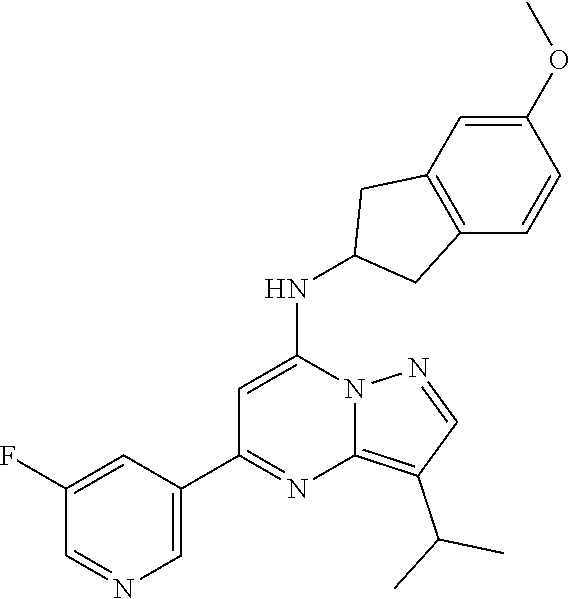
C1=C(NC2CC3=C(C2)C=C(OC)C=C3)N2C(=C(C(C)C)C=N2)N=C1C1=CN=CC(F)=C1
